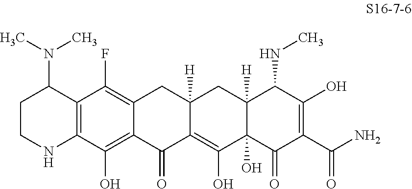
C1CNC2=C(C1N(C)C)C(F)=C1C(=C2O)C(=O)C2=C(O)C3(O)C([H])(CC2([H])C1)C(NC)C(O)=C(C(N)=O)C3=O
